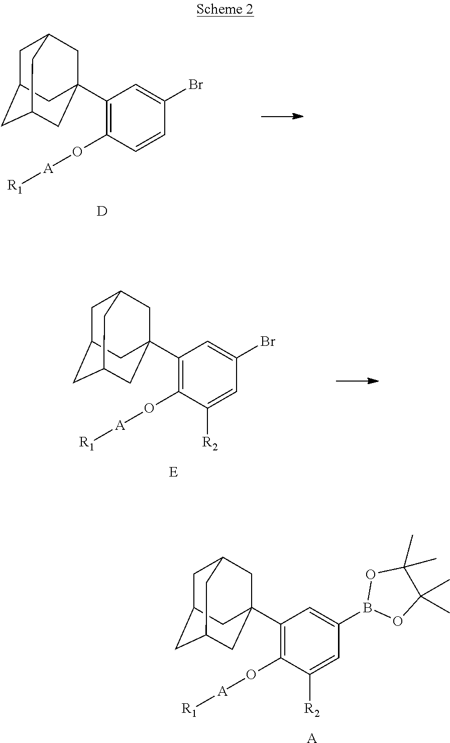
C1C2CC3CC(C4=C(O[A][R1])C=CC(Br)=C4)(CC1C3)C2.[D].C1C2CC3CC(C4=C(O[A][R1])C([R2])=CC(Br)=C4)(CC1C3)C2.[E].C1C2CC3CC(C4=C(O[A][R1])C([R2])=CC(B5OC(C)(C)C(C)(C)O5)=C4)(CC1C3)C2.[A]
